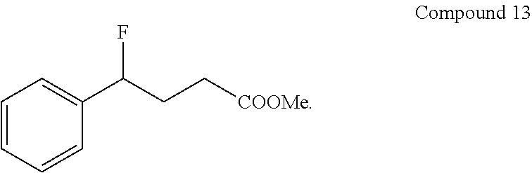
C1=CC=CC(C(CC[COOMe])F)=C1
